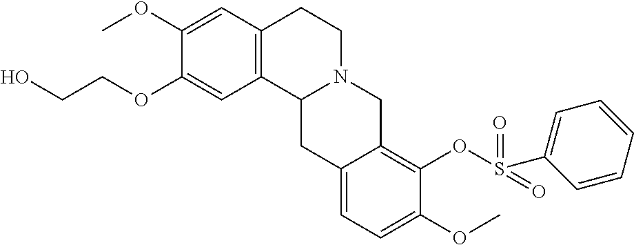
C1(OCCO)=CC2=C(C=C1OC)CCN1C2CC2=CC=C(OC)C(OS(=O)(=O)C3=CC=CC=C3)=C2C1
